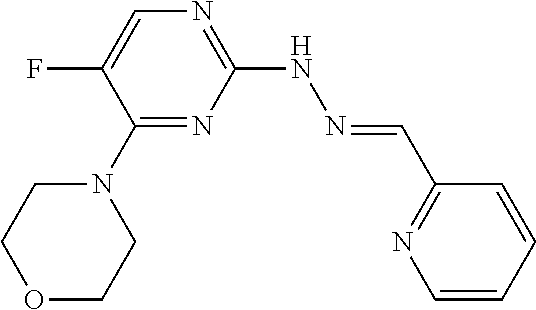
C1(N2CCOCC2)=NC(NN=CC2=NC=CC=C2)=NC=C1F
